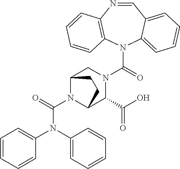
N1(C(=O)N2CC3N(C(=O)N(C4=CC=CC=C4)C4=CC=CC=C4)C(C2C(O)=O)CC3)C2=CC=CC=C2C=NC2=C1C=CC=C2
